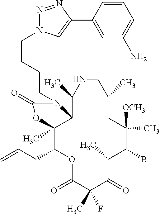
O1C(=O)C(C)(F)C(=O)C(C)C(B)C([OCH3])(C)CC(C)CNC(C)C2C(C)(C1CC=C)OC(=O)N2CCCCN1N=NC(C2=CC(N)=CC=C2)=C1
